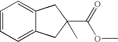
C1=CC=C2C(=C1)CC(C(=O)OC)(C)C2
